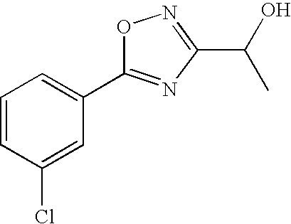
C1=CC(Cl)=CC(C2=NC(C(O)C)=NO2)=C1
